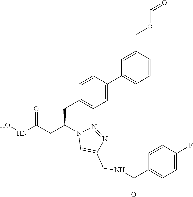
C1(CC(CC(NO)=O)N2C=C(CNC(C3=CC=C(F)C=C3)=O)N=N2)=CC=C(C2=CC=CC(COC=O)=C2)C=C1
